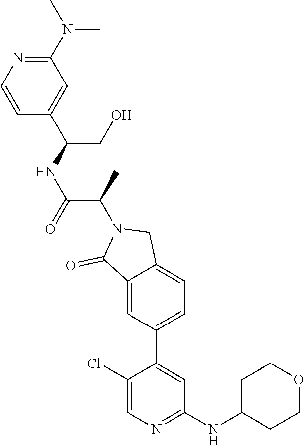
C1(Cl)=CN=C(NC2CCOCC2)C=C1C1=CC=C2C(=C1)C(=O)N(C(C)C(=O)NC(CO)C1=CC(N(C)C)=NC=C1)C2
